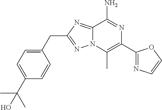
N12C(=NC(CC3=CC=C(C(C)(C)O)C=C3)=N1)C(N)=NC(C1=NC=CO1)=C2C
